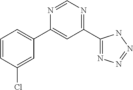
C1=CC(Cl)=CC(C2=CC(C3=NN=NN3)=NC=N2)=C1
